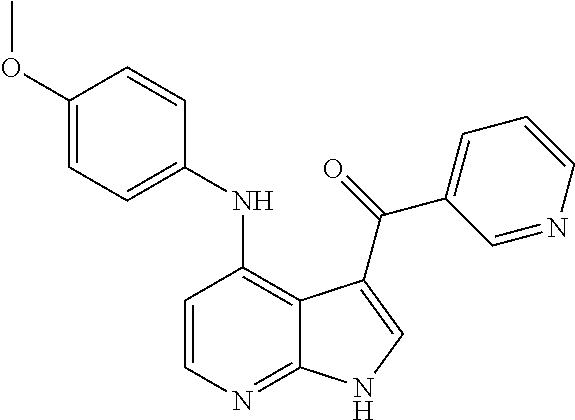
C1=CN=C2C(=C1NC1=CC=C(OC)C=C1)C(C(=O)C1=CC=CN=C1)=CN2
